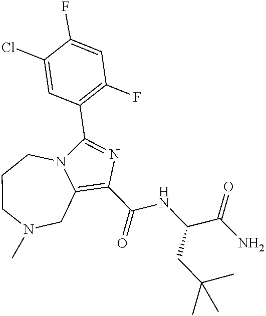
C1(C(NC(CC(C)(C)C)C(=O)N)=O)=C2CN(C)CCCN2C(C2=C(F)C=C(F)C(Cl)=C2)=N1
